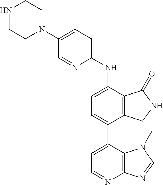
C1(N2CCNCC2)=CC=C(NC2=CC=C(C3=CC=NC4=C3N(C)C=N4)C3=C2C(=O)NC3)N=C1
